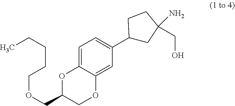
CCCCCOCC1OC2=CC=C(C3CC(N)(CO)CC3)C=C2OC1
